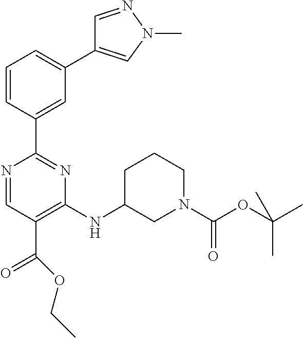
N1=CC(C(=O)OCC)=C(NC2CN(C(OC(C)(C)C)=O)CCC2)N=C1C1=CC(C2=CN(C)N=C2)=CC=C1
